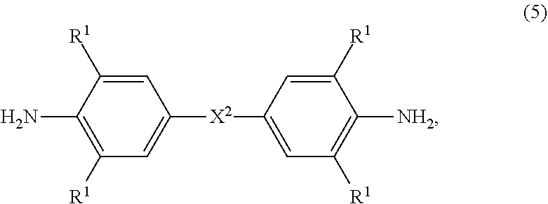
C1([R1])=CC([X2]C2=CC([R1])=C([NH2])C([R1])=C2)=CC([R1])=C1N
